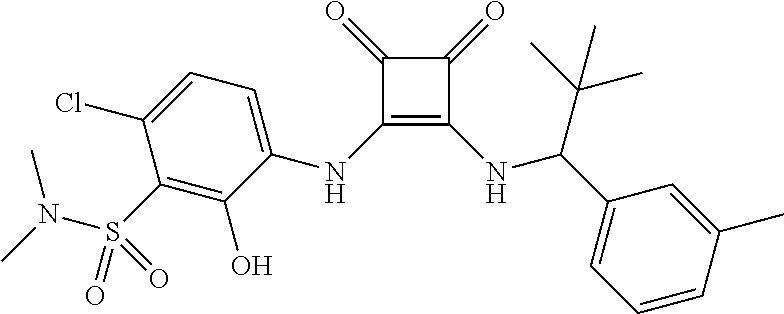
C1(=O)C(=O)C(NC2=CC=C(Cl)C(S(N(C)C)(=O)=O)=C2O)=C1NC(C1=CC=CC(C)=C1)C(C)(C)C
